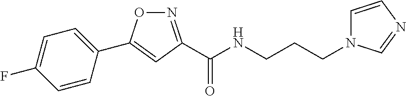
C1(C2=CC(C(NCCCN3C=CN=C3)=O)=NO2)=CC=C(F)C=C1
